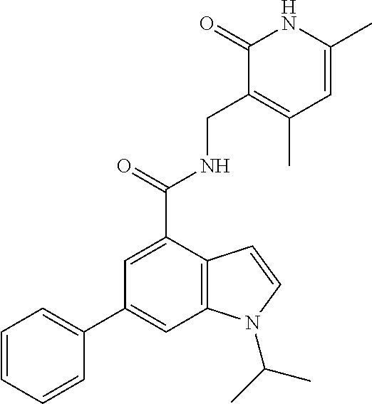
C1=CC=CC(C2=CC3=C(C(C(=O)NCC4=C(C)C=C(C)NC4=O)=C2)C=CN3C(C)C)=C1
